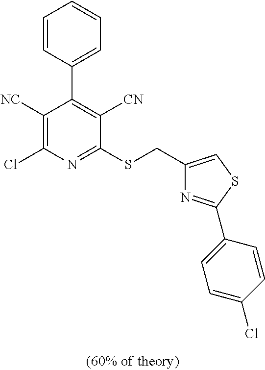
C1([NC])=C(Cl)N=C(SCC2=CSC(C3=CC=C(Cl)C=C3)=N2)C([CN])=C1C1=CC=CC=C1
